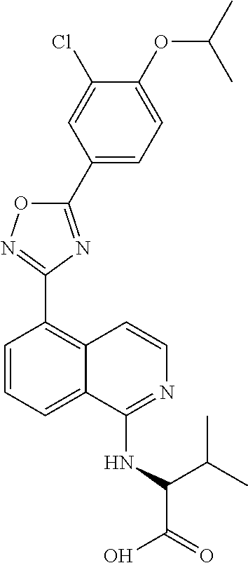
C1(Cl)=CC(C2=NC(C3=C4C(=CC=C3)C(NC(C(=O)O)C(C)C)=NC=C4)=NO2)=CC=C1OC(C)C
